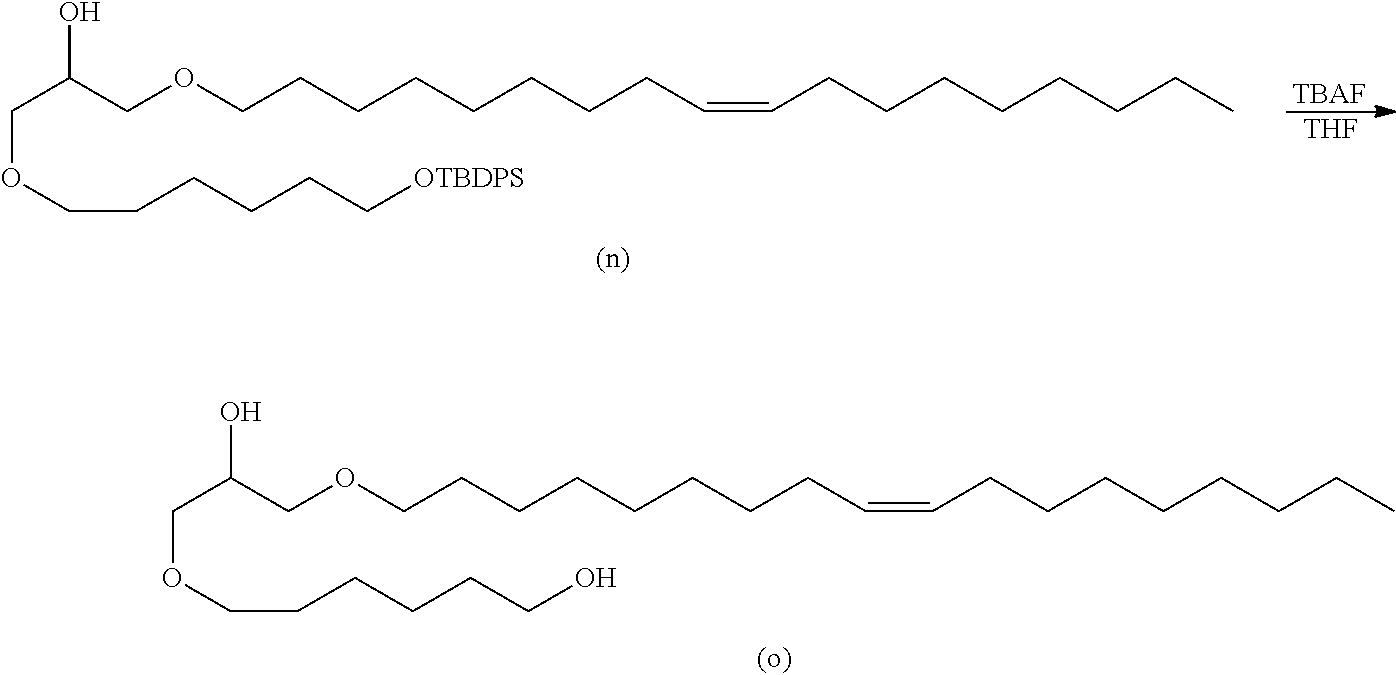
C(OCCCCCCO)C(COCCCCCCCCC=CCCCCCCCC)O.C(OCCCCCC[OTBDPS])C(COCCCCCCCCC=CCCCCCCCC)O.[TBAF].[THF]
